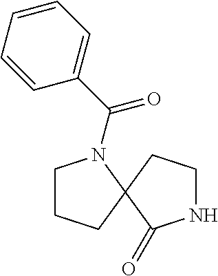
C1CCC2(N1C(C1=CC=CC=C1)=O)CCNC2=O
